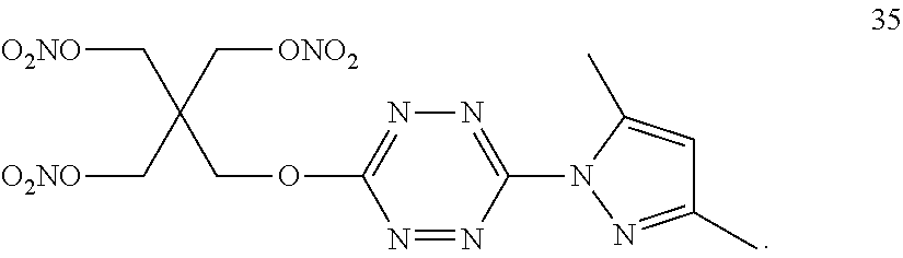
N1=C(OCC(C[O2NO])(C[ONO2])C[O2NO])N=NC(N2N=C(C)C=C2C)=N1
